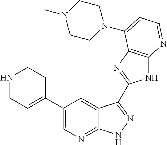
C1(C2=CCNCC2)=CN=C2C(=C1)C(C1=NC3=C(N1)N=CC=C3N1CCN(C)CC1)=NN2
